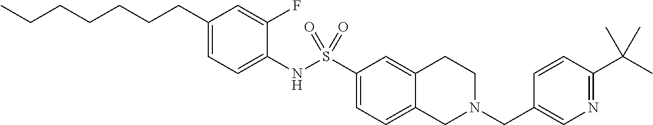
C1(CCCCCCC)=CC=C(NS(C2=CC=C3C(=C2)CCN(CC2=CN=C(C(C)(C)C)C=C2)C3)(=O)=O)C(F)=C1
